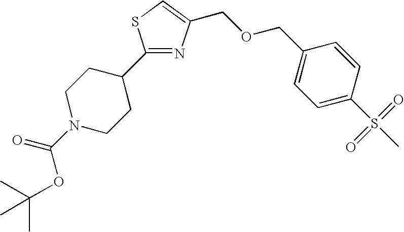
C1(C2CCN(C(OC(C)(C)C)=O)CC2)=NC(COCC2=CC=C(S(=O)(=O)C)C=C2)=CS1
